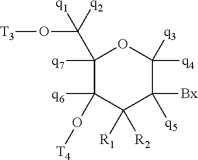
[T4]OC1([q6])C([R1])([R2])C([Bx])([q5])C([q3])([q4])OC1([q7])C(O[T3])([q1])[q2]
